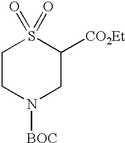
C1CN([BOC])CC([CO2Et])S1(=O)=O
